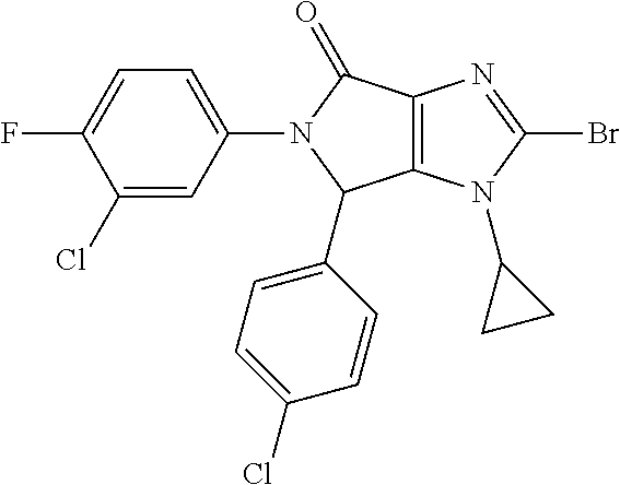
C12=C(N(C3CC3)C(Br)=N1)C(C1=CC=C(Cl)C=C1)N(C1=CC=C(F)C(Cl)=C1)C2=O
